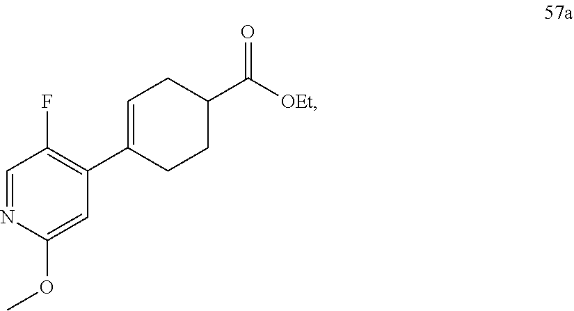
C1=NC(OC)=CC(C2=CCC(C([OEt])=O)CC2)=C1F
